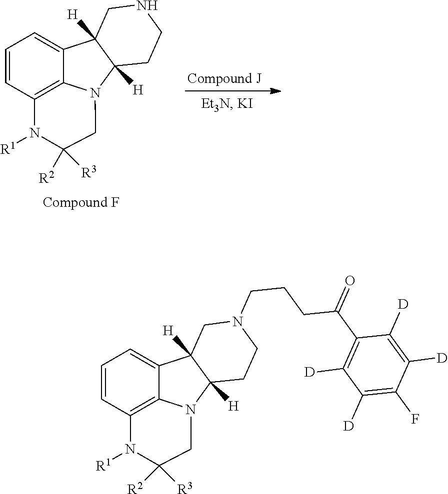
C1=CC2=C3C(=C1)C1([H])C([H])(CCNC1)N3CC([R3])([R2])N2[R1].C1=CC2=C3C(=C1)C1([H])C([H])(CCN(CCCC(=O)C4=C([D])C([D])=C(F)C([D])=C4[D])C1)N3CC([R3])([R2])N2[R1]
